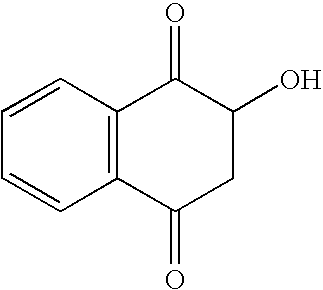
C12=C(C=CC=C1)C(=O)C(O)CC2=O
